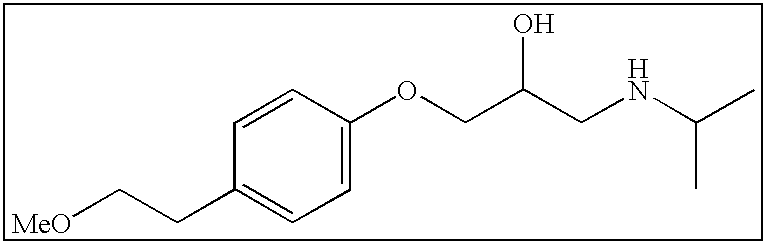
[MeO]CCC1=CC=C(OCC(CNC(C)C)O)C=C1
